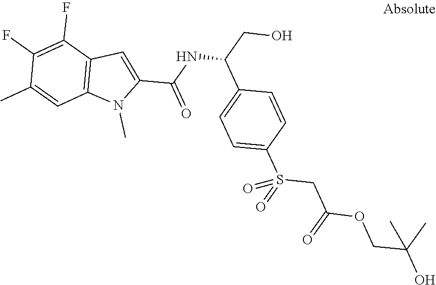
C1(F)=C(F)C2=C(C=C1C)N(C)C(C(NC(C1=CC=C(S(=O)(CC(OCC(O)(C)C)=O)=O)C=C1)CO)=O)=C2
